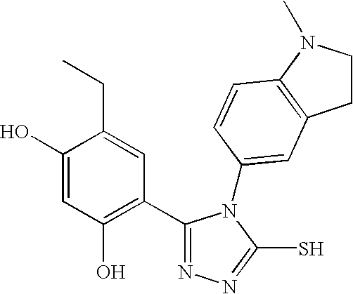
C1(C2=C(O)C=C(O)C(CC)=C2)=NN=C(S)N1C1=CC2=C(N(C)CC2)C=C1
